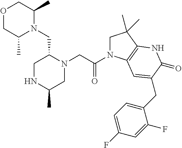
O1CC(C)N(CC2CNC(C)CN2CC(N2CC(C)(C)C3=C2C=C(CC2=CC=C(F)C=C2F)C(=O)N3)=O)C(C)C1
